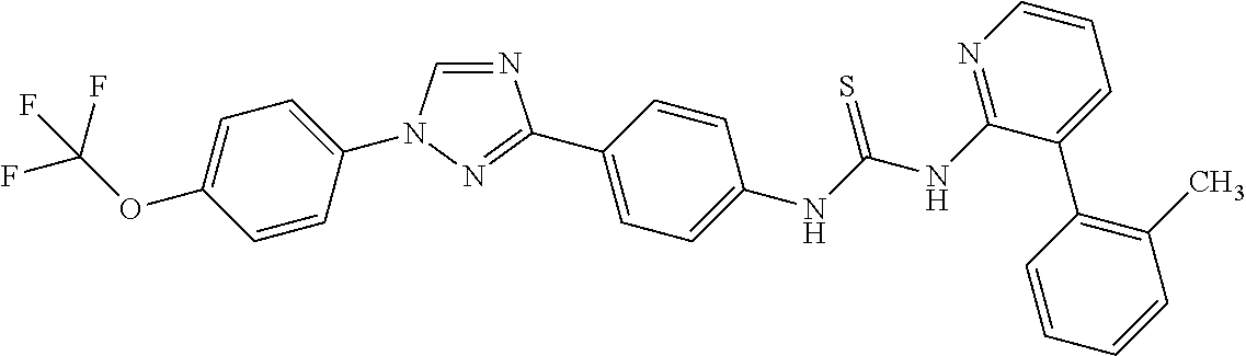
C1=C(OC(F)(F)F)C=CC(N2C=NC(C3=CC=C(NC(NC4=NC=CC=C4C4=C(C)C=CC=C4)=S)C=C3)=N2)=C1
